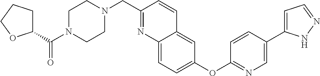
C1(C(N2CCN(CC3=NC4=CC=C(OC5=NC=C(C6=CC=NN6)C=C5)C=C4C=C3)CC2)=O)CCCO1
